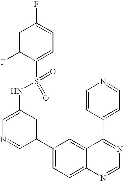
C1=C(NS(C2=CC=C(F)C=C2F)(=O)=O)C=C(C2=CC=C3C(=C2)C(C2=CC=NC=C2)=NC=N3)C=N1
